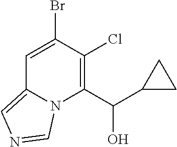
C1=C(Br)C(Cl)=C(C(C2CC2)O)N2C1=CN=C2
